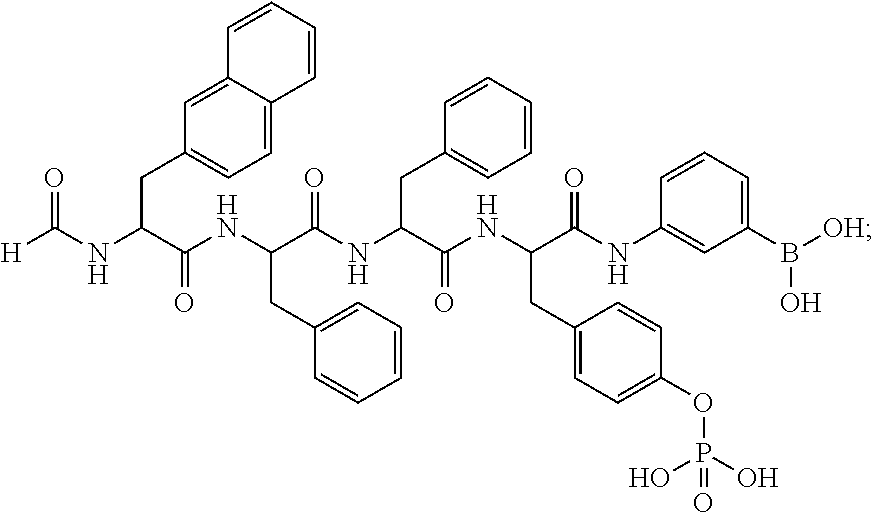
C1(CC(NC(C(NC([H])=O)CC2=CC=C3C(=C2)C=CC=C3)=O)C(NC(C(NC(C(NC2=CC(B(O)[OH])=CC=C2)=O)CC2=CC=C(OP(O)(O)=O)C=C2)=O)CC2=CC=CC=C2)=O)=CC=CC=C1
